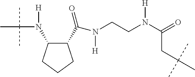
C1(N(C(C)(C)C)[H])C(C(N(CCN(C(=O)CC(C)(C)C)[H])[H])=O)CCC1
